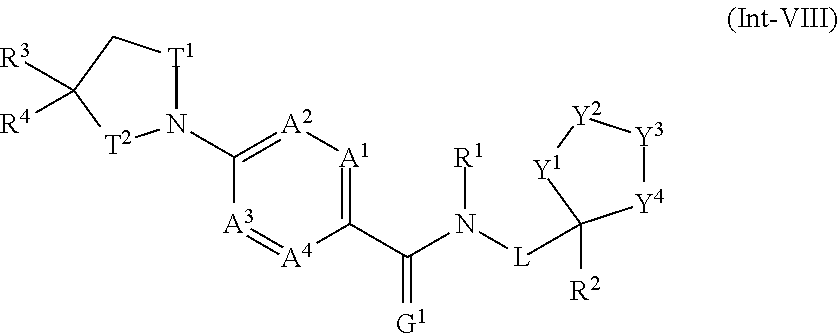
C1(N2[T1]CC([R3])([R4])[T2]2)=[A2][A1]=C(C(N([L]C2([R2])[Y4][Y3][Y2][Y1]2)[R1])=[G1])[A4]=[A3]1
